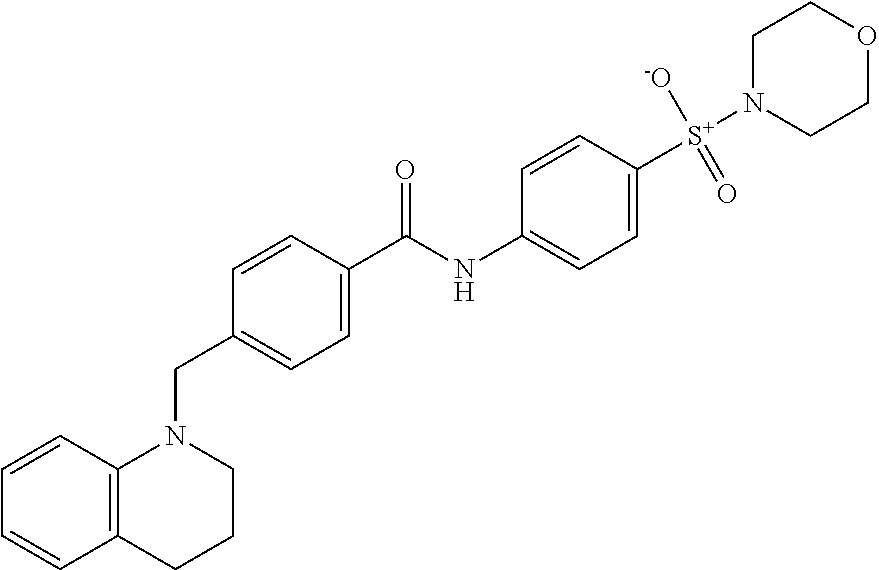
C1=CC2=C(C=C1)CCCN2CC1=CC=C(C(NC2=CC=C([S+](N3CCOCC3)([-O])=O)C=C2)=O)C=C1
